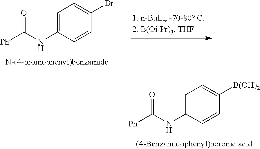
C1=C(NC([Ph])=O)C=CC(Br)=C1.C1=C(NC([Ph])=O)C=CC([B(OH)2])=C1
